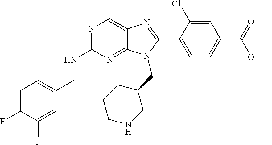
C1=C(F)C(F)=CC(CNC2=NC=C3C(=N2)N(CC2CCCNC2)C(C2=CC=C(C(=O)OC)C=C2Cl)=N3)=C1
